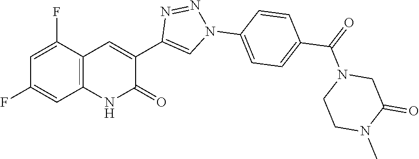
C1=C(F)C2=C(C=C1F)NC(=O)C(C1=CN(C3=CC=C(C(=O)N4CCN(C)C(=O)C4)C=C3)N=N1)=C2
